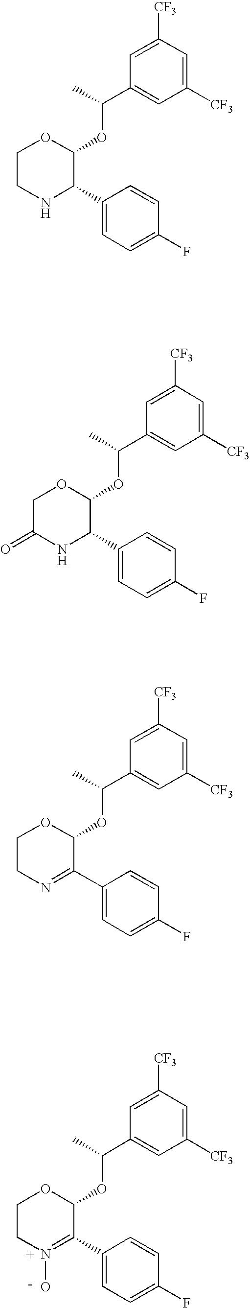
C1([CF3])=CC([CF3])=CC(C(OC2OCCNC2C2=CC=C(F)C=C2)C)=C1.C1([CF3])=CC([CF3])=CC(C(OC2OCCN(O)=C2C2=CC=C(F)C=C2)C)=C1.C1([CF3])=CC([CF3])=CC(C(OC2OCC(=O)NC2C2=CC=C(F)C=C2)C)=C1.C1([CF3])=CC([CF3])=CC(C(OC2OCCN=C2C2=CC=C(F)C=C2)C)=C1
